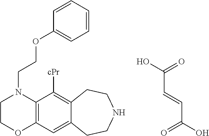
C1COC2=C(N1CCOC1=CC=CC=C1)C([cPr])=C1C(=C2)CCNCC1.OC(=O)C=CC(O)=O
